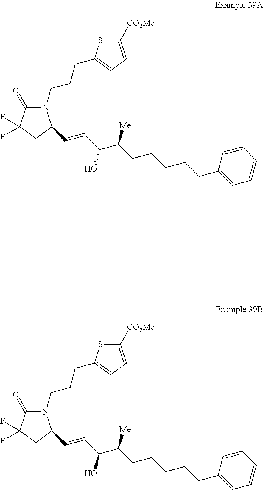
N1(CCCC2=CC=C([CO2Me])S2)C(=O)C(F)(F)CC1C=CC(C(CCCCCC1=CC=CC=C1)[Me])O.N1(CCCC2=CC=C([CO2Me])S2)C(=O)C(F)(F)CC1C=CC(C(CCCCCC1=CC=CC=C1)[Me])O
